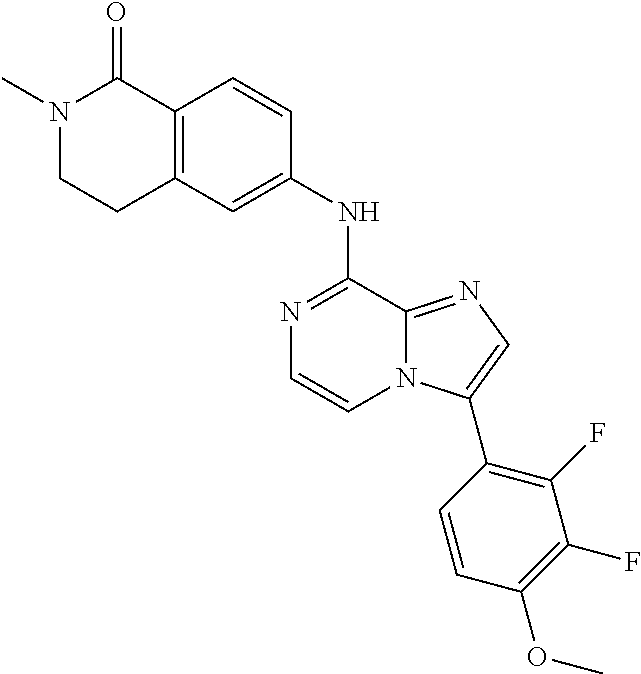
C12=C(C=CC(NC3=NC=CN4C3=NC=C4C3=C(F)C(F)=C(OC)C=C3)=C1)C(=O)N(C)CC2
